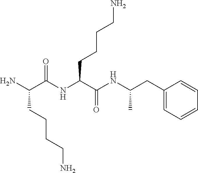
NC(C(NC(C(NC(CC1=CC=CC=C1)C)=O)CCCCN)=O)CCCCN
